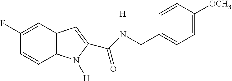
C1(F)=CC2=C(C=C1)N([H])C(C(=O)N(CC1=CC=C([OCH3])C=C1)[H])=C2
